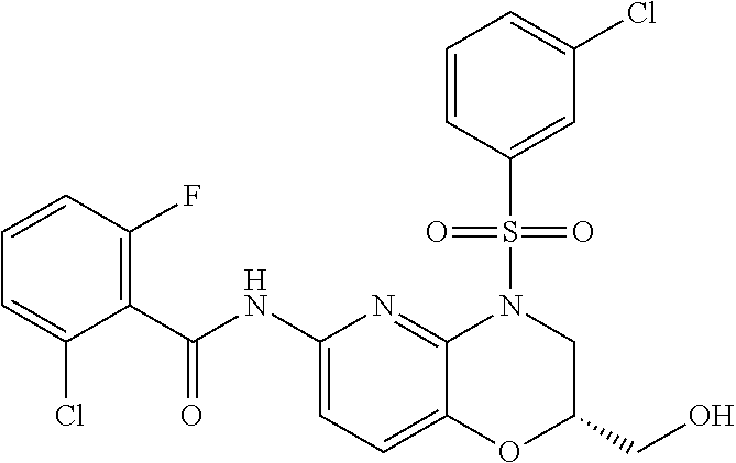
C1(C(NC2=CC=C3C(=N2)N(S(C2=CC(Cl)=CC=C2)(=O)=O)CC(CO)O3)=O)=C(F)C=CC=C1Cl
